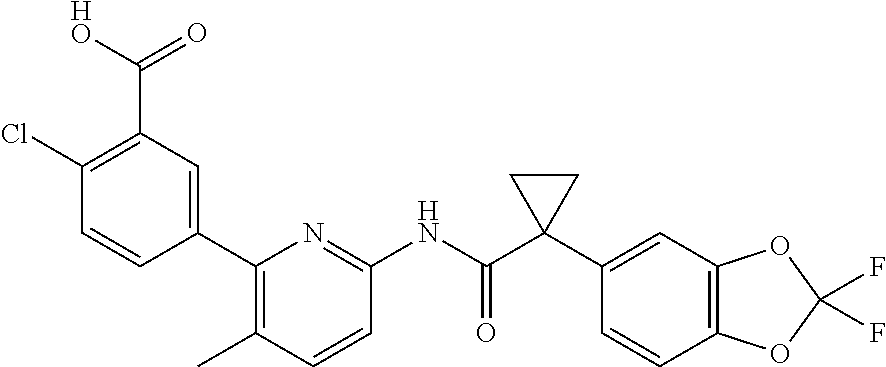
C1(C2=CC(C([HO])=O)=C(Cl)C=C2)=C(C)C=CC(NC(C2(C3=CC4=C(C=C3)OC(F)(F)O4)CC2)=O)=N1
